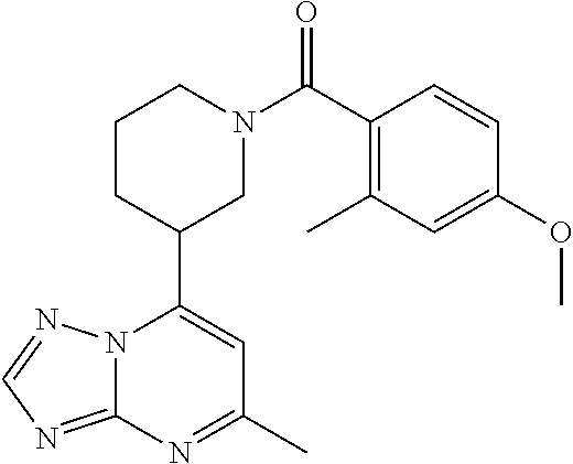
N12C(=NC=N1)N=C(C)C=C2C1CN(C(=O)C2=C(C)C=C(OC)C=C2)CCC1
